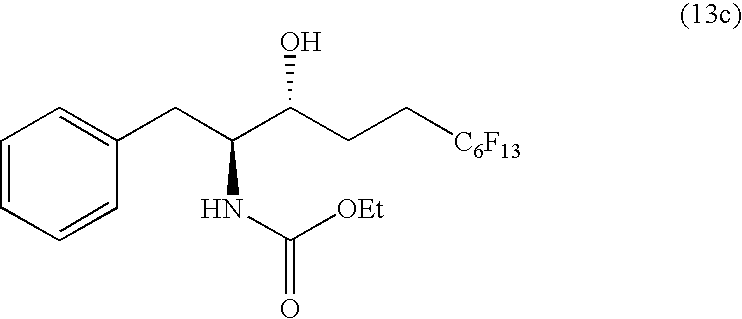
C1=CC=CC(CC(C(CC[C6F13])O)NC([OEt])=O)=C1
